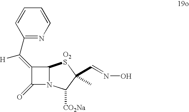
C1(C(=C2C(=O)N3C2[O2S]C(C=NO)(C)C3[CO2Na])[H])=NC=CC=C1
